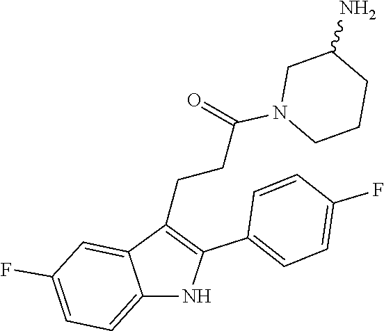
C1CN(C(=O)CCC2=C(C3=CC=C(F)C=C3)NC3=CC=C(F)C=C32)CC(N)C1
